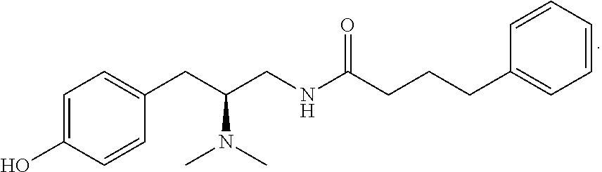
C1=C(O)C=CC(CC(CNC(CCCC2=CC=CC=C2)=O)N(C)C)=C1
